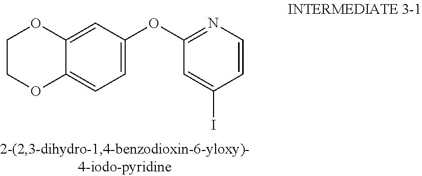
C1=C(I)C=CN=C1OC1=CC=C2C(=C1)OCCO2
